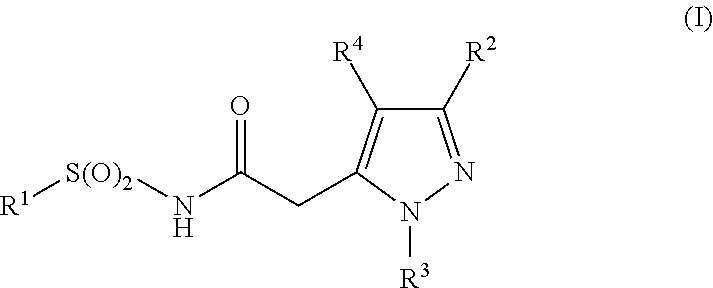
C1([R2])=NN([R3])C(CC(N[S(O)2][R1])=O)=C1[R4]
